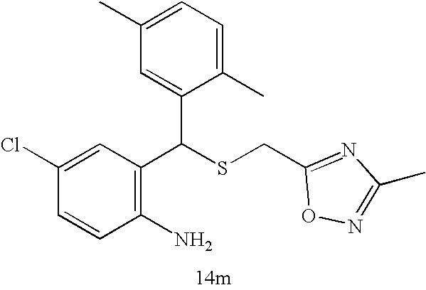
C1=CC(Cl)=CC(C(SCC2=NC(C)=NO2)C2=CC(C)=CC=C2C)=C1N
